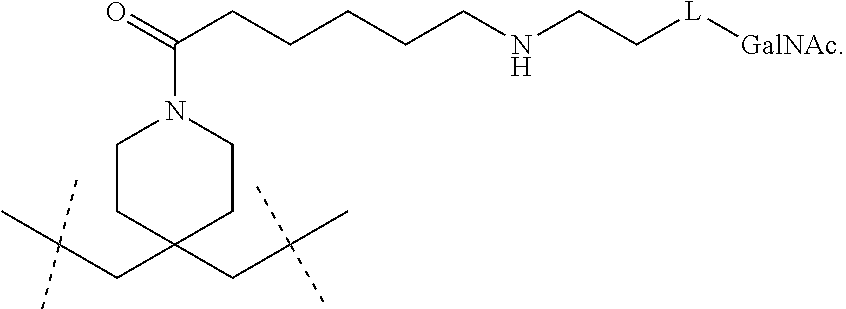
C(CCCCCNCC[L][GalNAc])(=O)N1CCC(CC(C)(C)C)(CC(C)(C)C)CC1
